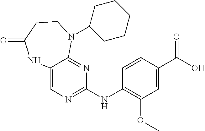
N(C1=C(OC)C=C(C(O)=O)C=C1)C1=NC=C2C(=N1)N(C1CCCCC1)CCC(=O)N2
